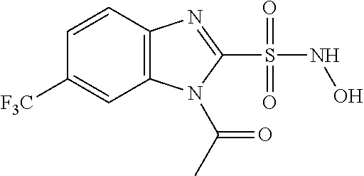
C1=CC2=C(C=C1[F3C])N(C(C)=O)C(S(NO)(=O)=O)=N2
